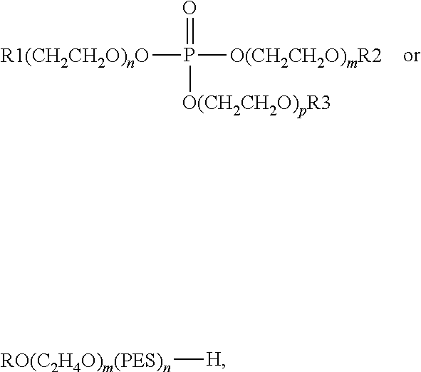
[R1(CH2CH2O)nO]P(=O)([O(CH2CH2O)mR2])[O(CH2CH2O)pR3].[RO(C2H4O)m(PES)n][H]
